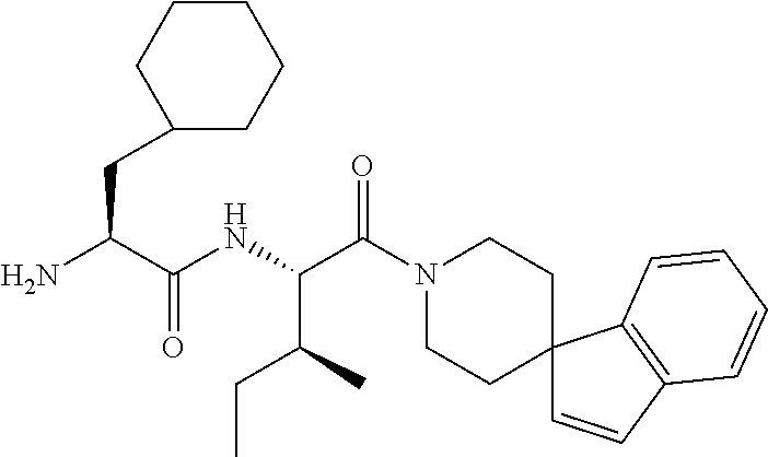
NC(C(NC(C(N1CCC2(CC1)C=CC1=C2C=CC=C1)=O)C(C)CC)=O)CC1CCCCC1
